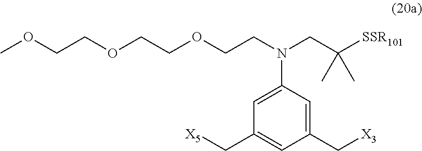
C1=C(C[X5])C=C(N(CC([SSR101])(C)C)CCOCCOCCOC)C=C1C[X3]
